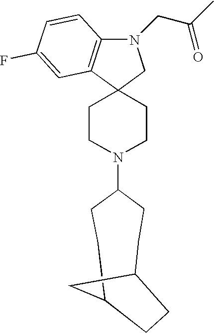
C1CN(C2CCC3CC(CC2)CC3)CCC12CN(CC(C)=O)C1=C2C=C(F)C=C1
